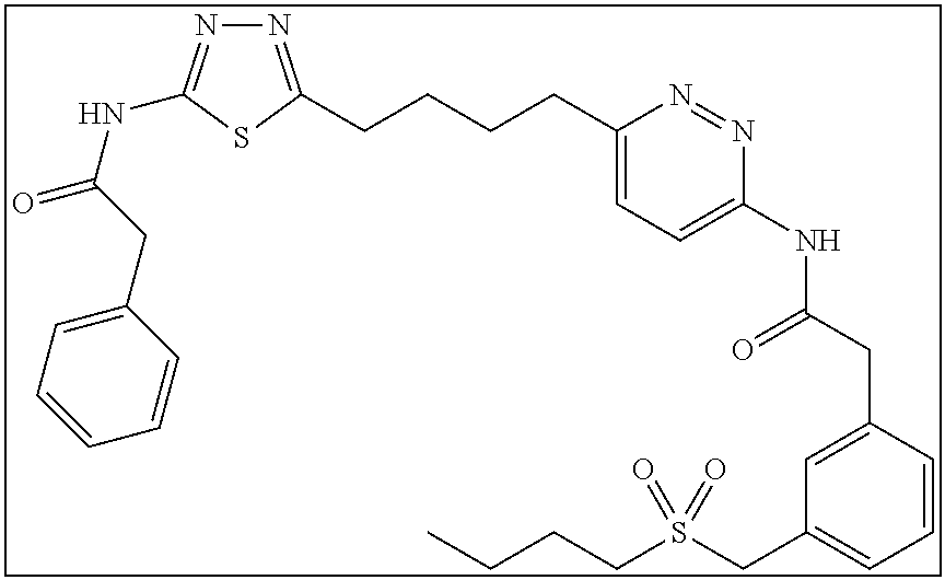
N1=C(CCCCC2=CC=C(NC(CC3=CC(CS(CCCC)(=O)=O)=CC=C3)=O)N=N2)SC(NC(CC2=CC=CC=C2)=O)=N1
